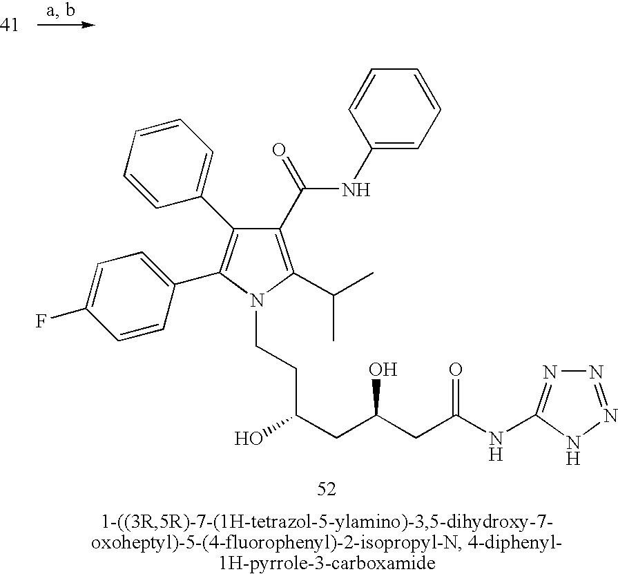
C1=CC(F)=CC=C1C1=C(C2=CC=CC=C2)C(C(NC2=CC=CC=C2)=O)=C(C(C)C)N1CCC(CC(CC(NC1=NN=NN1)=O)O)O
